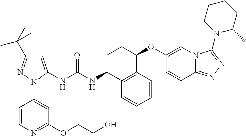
C1=C(NC(NC2C3=C(C(OC4=CN5C(=NN=C5N5C(C)CCCC5)C=C4)CC2)C=CC=C3)=O)N(C2=CC(OCCO)=NC=C2)N=C1C(C)(C)C
